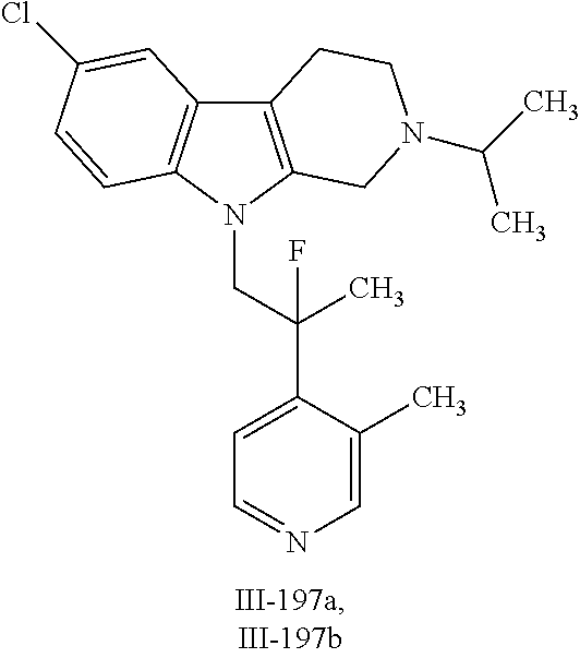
C12=C(N(CC(C3=CC=NC=C3C)(F)C)C3=C1C=C(Cl)C=C3)CN(C(C)C)CC2
